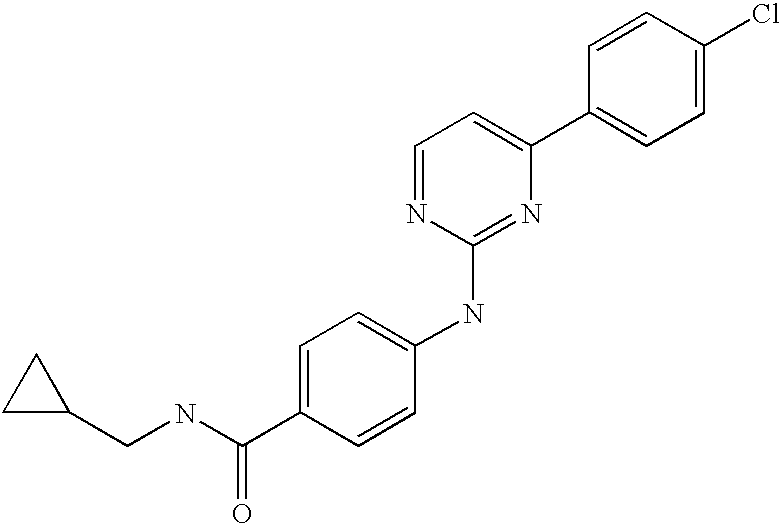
C1=CC(C2=CC=NC(NC3=CC=C(C(NCC4CC4)=O)C=C3)=N2)=CC=C1Cl
